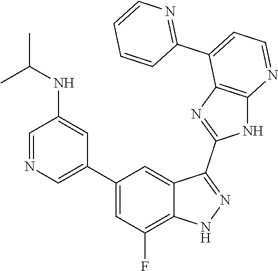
C1=NC=C(C2=CC(F)=C3C(=C2)C(C2=NC4=C(N2)N=CC=C4C2=NC=CC=C2)=NN3)C=C1NC(C)C
